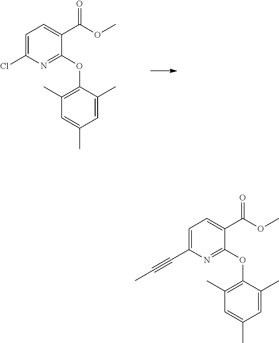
C1=C(Cl)N=C(OC2=C(C)C=C(C)C=C2C)C(C(OC)=O)=C1.C1=C(C#CC)N=C(OC2=C(C)C=C(C)C=C2C)C(C(OC)=O)=C1
